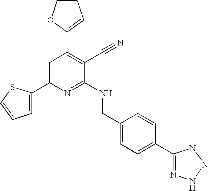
C1(C2=CC=CS2)=CC(C2=CC=CO2)=C(C#N)C(NCC2=CC=C(C3=NNNN3)C=C2)=N1
